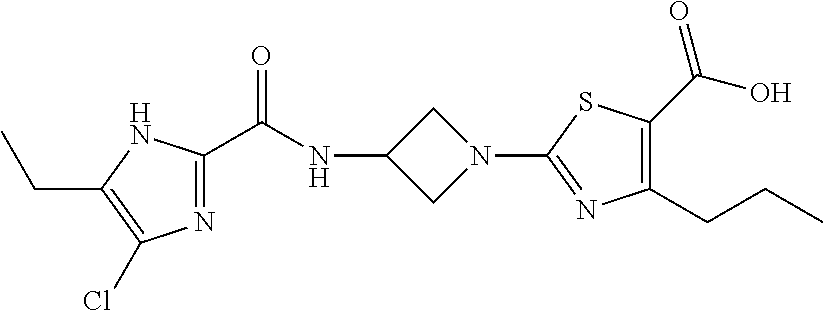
N1=C(C(NC2CN(C3=NC(CCC)=C(C(O)=O)S3)C2)=O)NC(CC)=C1Cl
